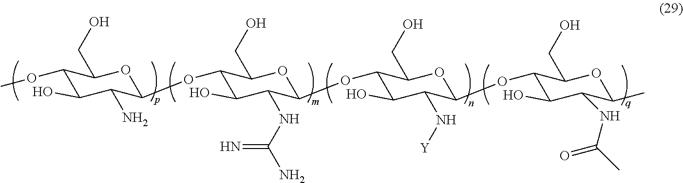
C1(OC)C(O)C(N)C(OC2C(O)C(NC(N)=N)C(OC3C(O)C(N[Y])C(OC4C(O)C(NC(C)=O)C(C)OC4CO)OC3CO)OC2CO)OC1CO
